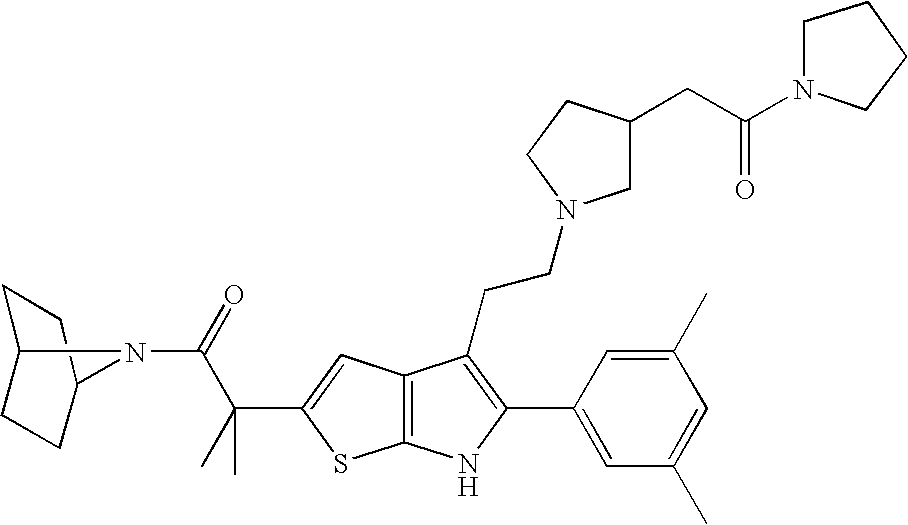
C1C2CCC(C1)N2C(=O)C(C)(C1=CC2=C(S1)NC(C1=CC(C)=CC(C)=C1)=C2CCN1CC(CC(N2CCCC2)=O)CC1)C
